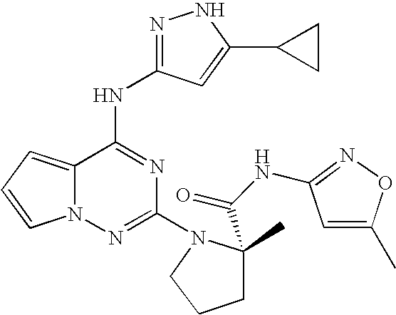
C1(N2CCCC2(C(=O)NC2=NOC(C)=C2)C)=NN2C(=CC=C2)C(NC2=NNC(C3CC3)=C2)=N1
